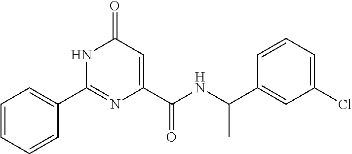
C1=CC=CC(C2=NC(C(=O)NC(C)C3=CC(Cl)=CC=C3)=CC(=O)N2)=C1
